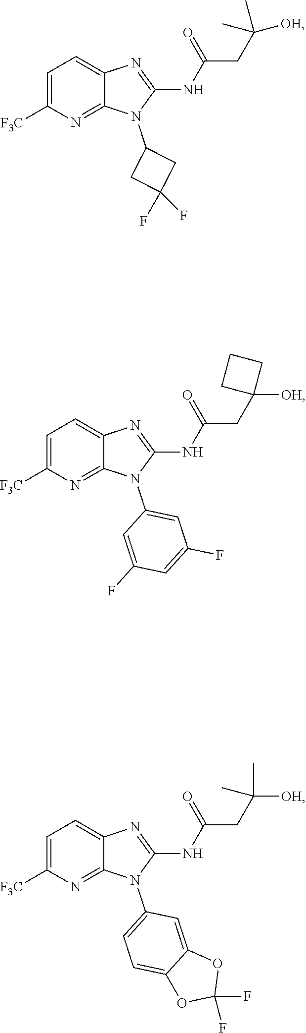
N(C1=NC2=CC=C([F3C])N=C2N1C1=CC(F)=CC(F)=C1)C(CC1([OH])CCC1)=O.N(C1=NC2=CC=C([F3C])N=C2N1C1CC(F)(F)C1)C(CC([OH])(C)C)=O.N(C1=NC2=CC=C([F3C])N=C2N1C1=CC=C2C(=C1)OC(F)(F)O2)C(CC([OH])(C)C)=O
